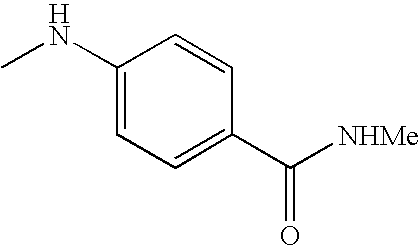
C1(NC)=CC=C(C([NHMe])=O)C=C1
